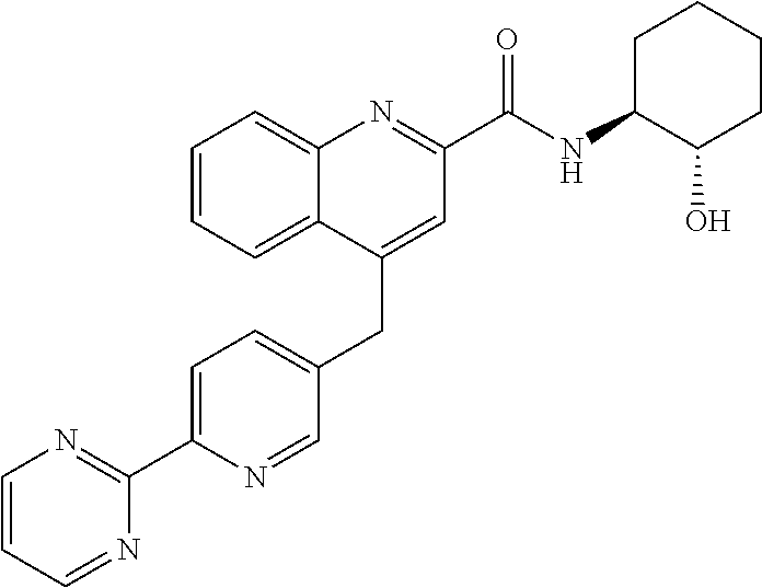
C1=C(C2=NC=CC=N2)N=CC(CC2=CC(C(NC3C(O)CCCC3)=O)=NC3=CC=CC=C23)=C1
